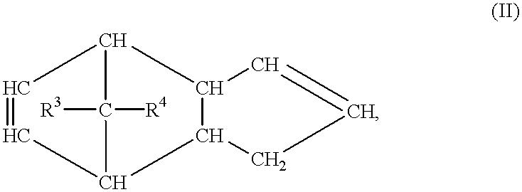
C1=CC2C([R3])([R4])C1CC1C(C2)CC=C1
